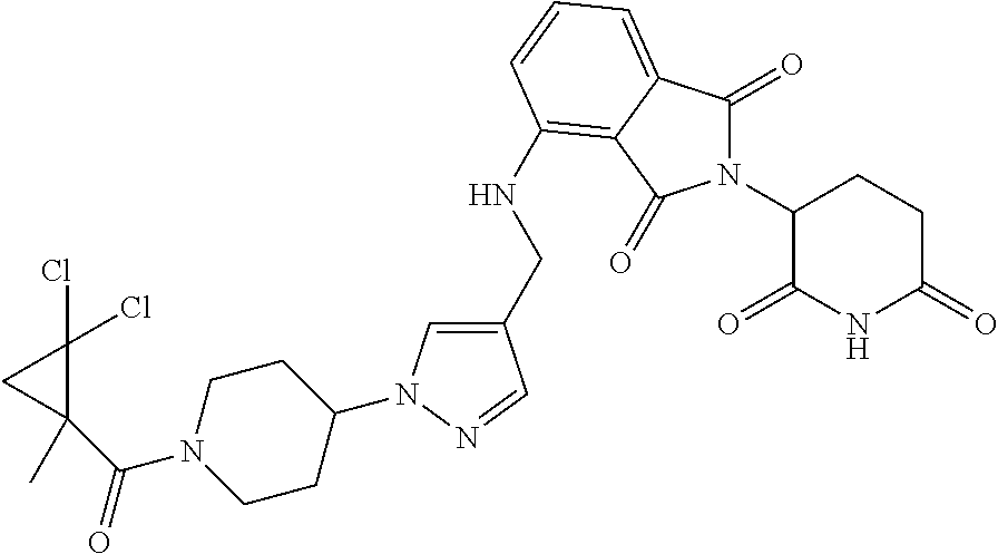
C1(CNC2=C3C(=CC=C2)C(=O)N(C2C(=O)NC(=O)CC2)C3=O)=CN(C2CCN(C(=O)C3(C)C(Cl)(Cl)C3)CC2)N=C1
